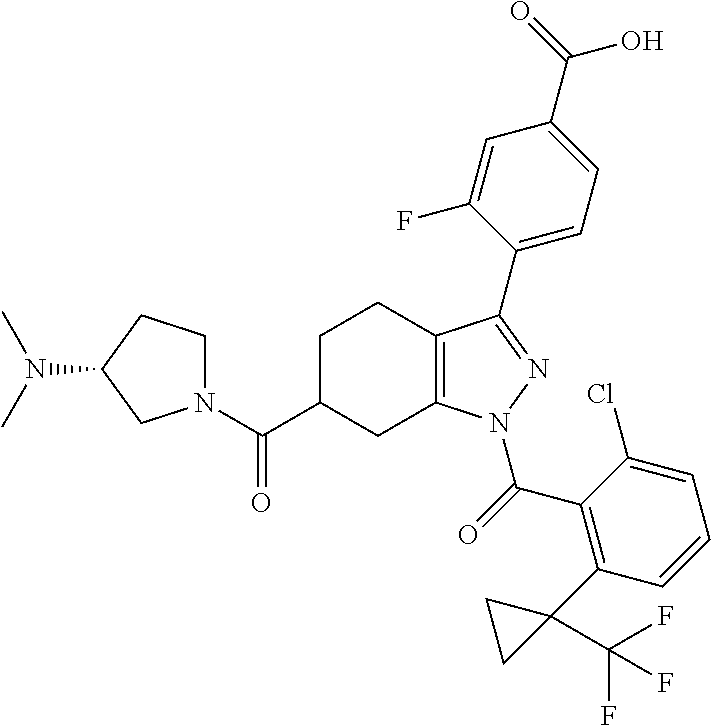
C1C(C(=O)N2CCC(N(C)C)C2)CC2=C(C1)C(C1=CC=C(C(O)=O)C=C1F)=NN2C(=O)C1=C(C2(C(F)(F)F)CC2)C=CC=C1Cl
